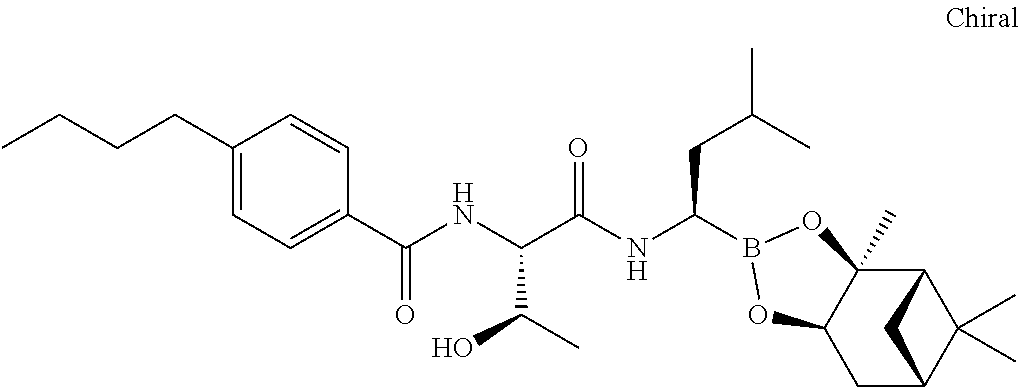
C12C3(C)C(CC(C1(C)C)C2)OB(C(NC(C(NC(=O)C1=CC=C(CCCC)C=C1)C(C)O)=O)CC(C)C)O3
